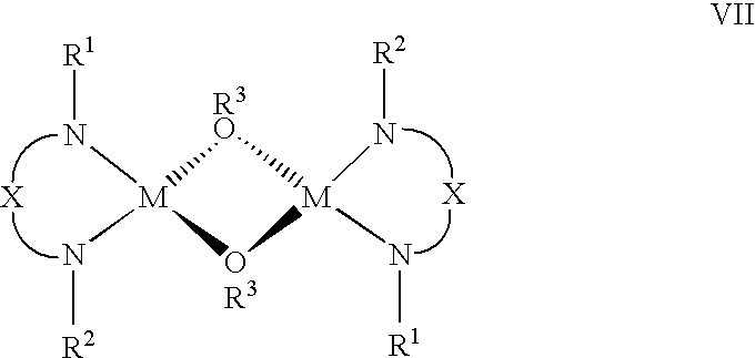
[R1]N[M]1(N[R2])[R3O][M](N[R2])(N[R1])[OR3]1
